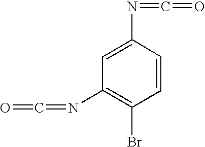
C1(Br)=C(N=C=O)C=C(N=C=O)C=C1
